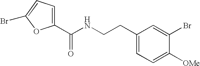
C1(C(NCCC2=CC=C([OMe])C(Br)=C2)=O)=CC=C(Br)O1
